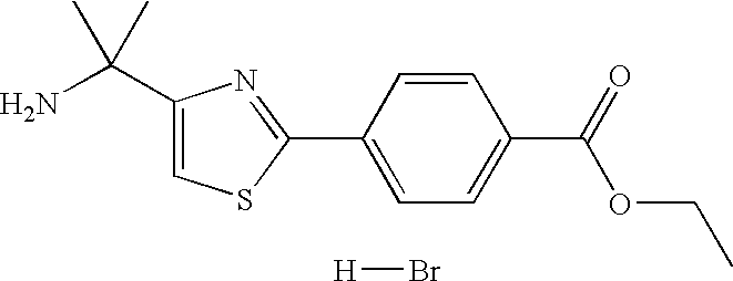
C1(C(N)(C)C)=CSC(C2=CC=C(C(=O)OCC)C=C2)=N1.[H]Br
